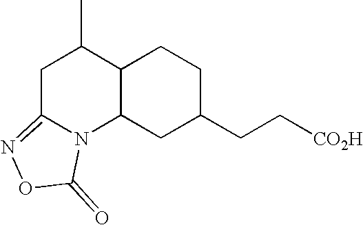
C1C2=NOC(=O)N2C2C(C1C)CCC(CC[CO2H])C2
